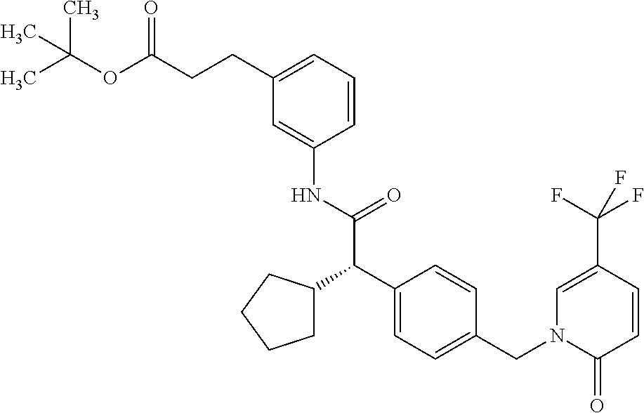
C1=C(NC(C(C2=CC=C(CN3C(=O)C=CC(C(F)(F)F)=C3)C=C2)C2CCCC2)=O)C=CC=C1CCC(OC(C)(C)C)=O
